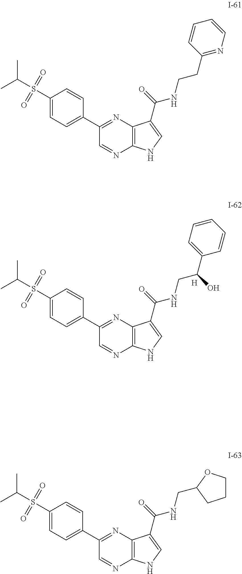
C1(S(C(C)C)(=O)=O)=CC=C(C2=NC3=C(N=C2)NC=C3C(=O)NCCC2=NC=CC=C2)C=C1.C1(S(C(C)C)(=O)=O)=CC=C(C2=NC3=C(N=C2)NC=C3C(=O)NCC(C2=CC=CC=C2)O)C=C1.[H].C1(S(C(C)C)(=O)=O)=CC=C(C2=NC3=C(N=C2)NC=C3C(=O)NCC2OCCC2)C=C1
